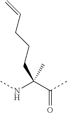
C(CCC=C)C(NC)(C(C)=O)C
